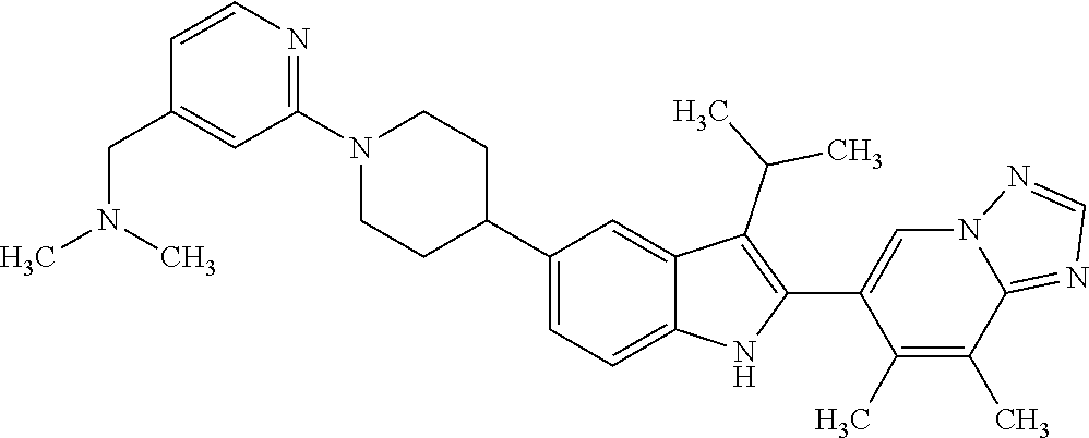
N1(C2=NC=CC(CN(C)C)=C2)CCC(C2=CC=C3C(=C2)C(C(C)C)=C(C2=CN4C(=NC=N4)C(C)=C2C)N3)CC1
